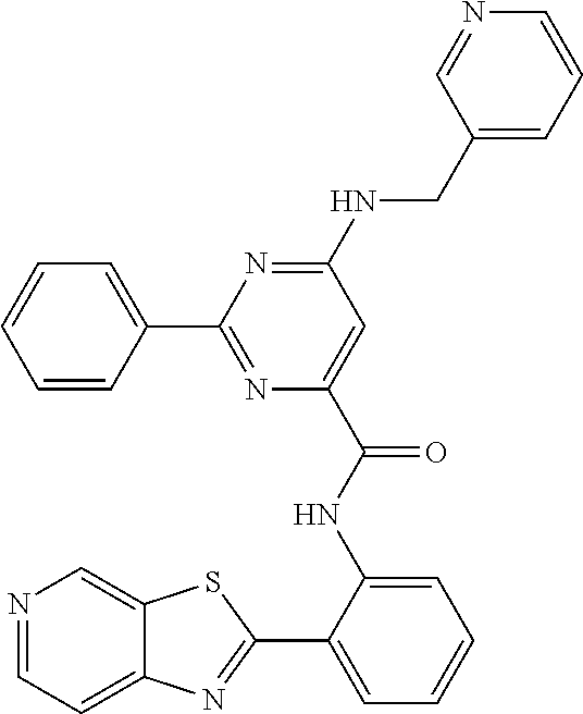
C1(C2=NC(C(NC3=CC=CC=C3C3=NC4=CC=NC=C4S3)=O)=CC(NCC3=CC=CN=C3)=N2)=CC=CC=C1
